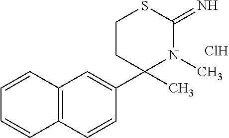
C12=C(C=CC(C3(C)N(C)C(=N)SCC3)=C1)C=CC=C2.Cl
